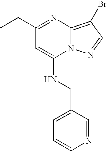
C(C1=NC2=C(Br)C=NN2C(NCC2=CC=CN=C2)=C1)C
